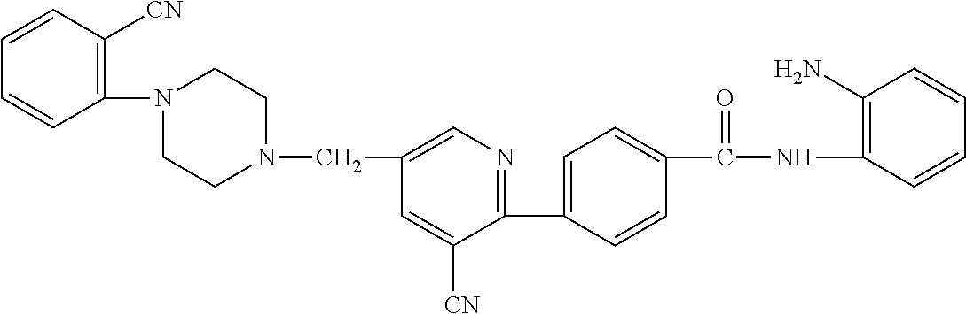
C(C1=CN=C(C2=CC=C(C(NC3=C(N)C=CC=C3)=O)C=C2)C([CN])=C1)N1CCN(C2=C([CN])C=CC=C2)CC1
